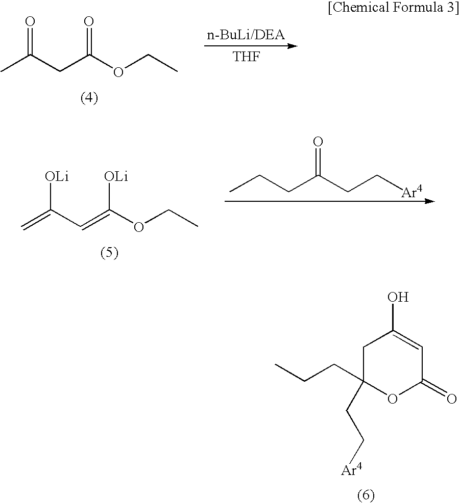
C1C(CCC)(CC[Ar4])OC(=O)C=C1O.CC(CC(OCC)=O)=O.[THF].C=C(C=C(OCC)[OLi])[OLi].CCCC(CC[Ar4])=O
